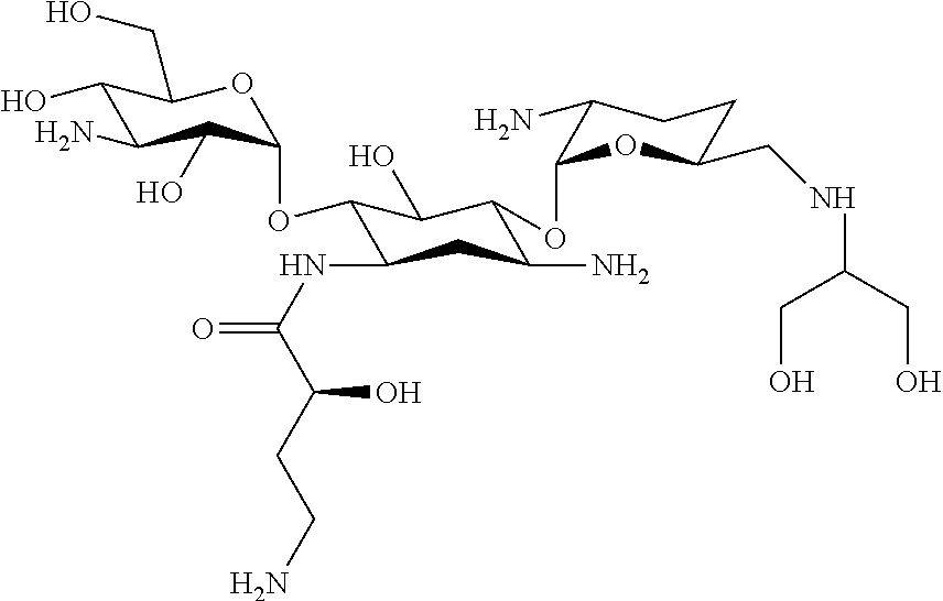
C1(O)C(N)C(O)C(OC2C(NC(=O)C(CCN)O)CC(N)C(OC3C(N)CCC(CNC(CO)CO)O3)C2O)OC1CO
